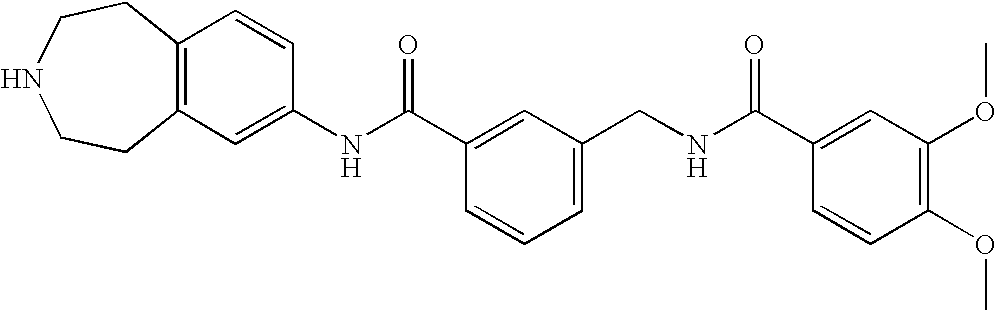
N(C(C1=CC(CNC(C2=CC(OC)=C(OC)C=C2)=O)=CC=C1)=O)C1=CC2=C(C=C1)CCNCC2
